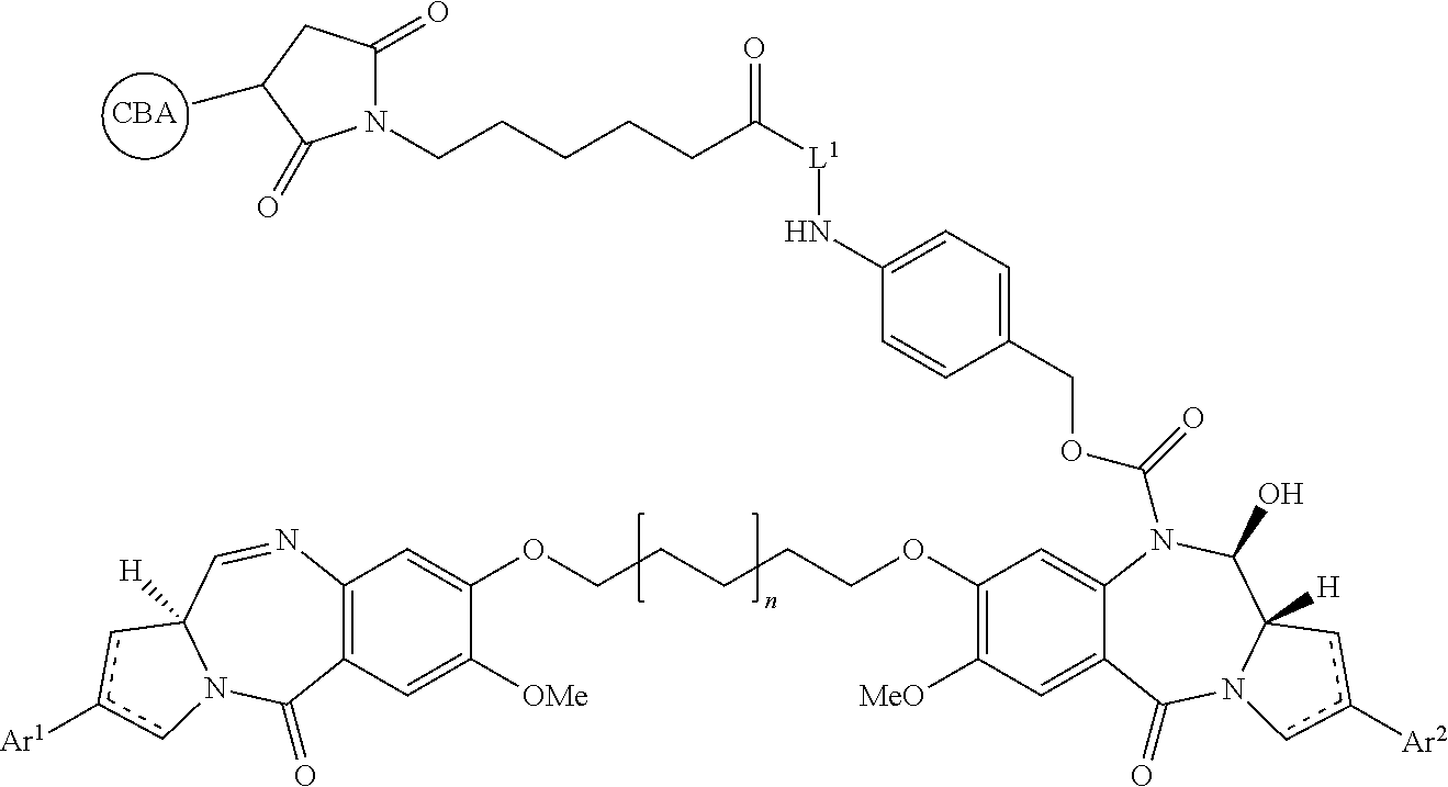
[CBA].CC1CC(=O)N(CCCCCC([L1]NC2=CC=C(COC(N3C4=CC(OCCCCCOC5=CC6=C(C=C5[OMe])C(=O)N5C([H])(C=N6)cc([Ar1])c5)=C([MeO])C=C4C(=O)N4C([H])(C3O)cc([Ar2])c4)=O)C=C2)=O)C1=O
